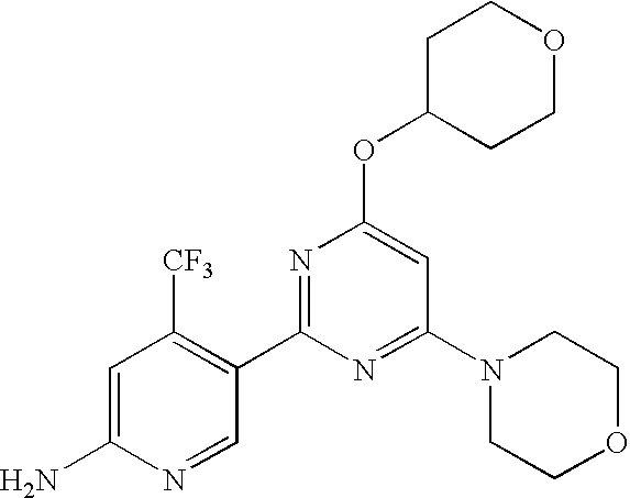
C1C(OC2=CC(N3CCOCC3)=NC(C3=C([CF3])C=C(N)N=C3)=N2)CCOC1
